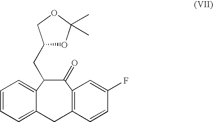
C1(CC2OC(C)(C)OC2)C(=O)C2=C(CC3=CC=CC=C13)C=CC(F)=C2
